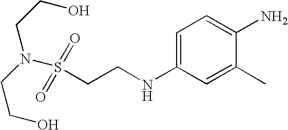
C(N(S(CCNC1=CC=C(N)C(C)=C1)(=O)=O)CCO)CO
